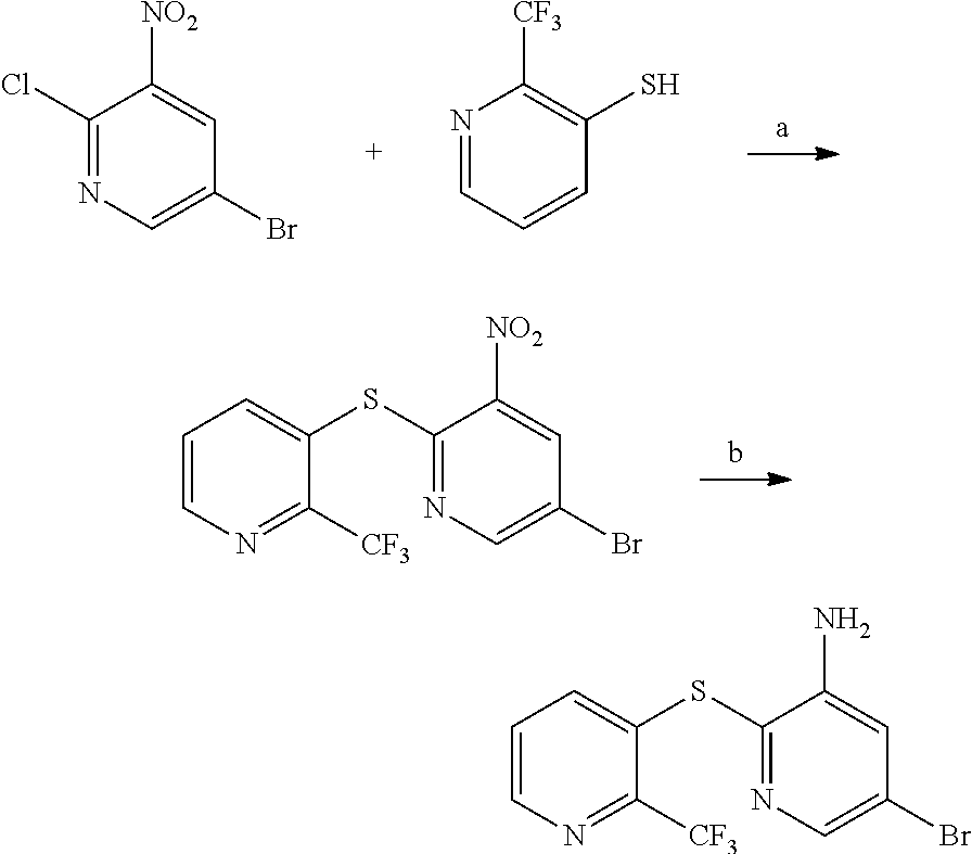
C1(Cl)=NC=C(Br)C=C1[NO2].N1=CC=CC(S)=C1[CF3].C1=CN=C([CF3])C(SC2=NC=C(Br)C=C2[NO2])=C1.C1=CN=C([CF3])C(SC2=NC=C(Br)C=C2N)=C1
